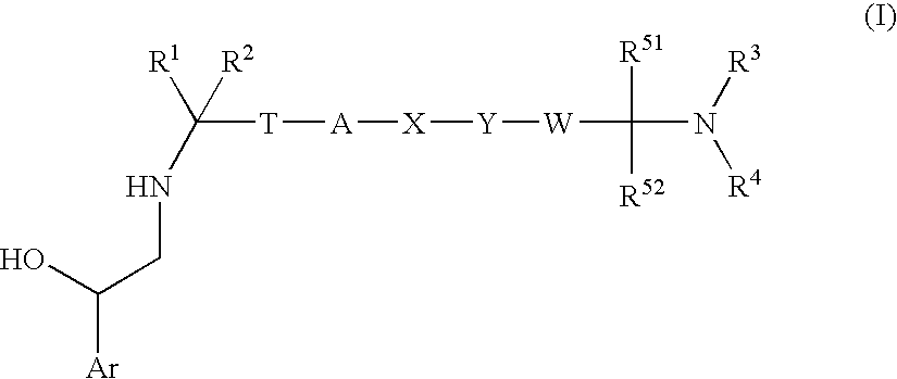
C(NCC(O)[Ar])([T][A][X][Y][W]C([R51])([R52])N([R3])[R4])([R1])[R2]
